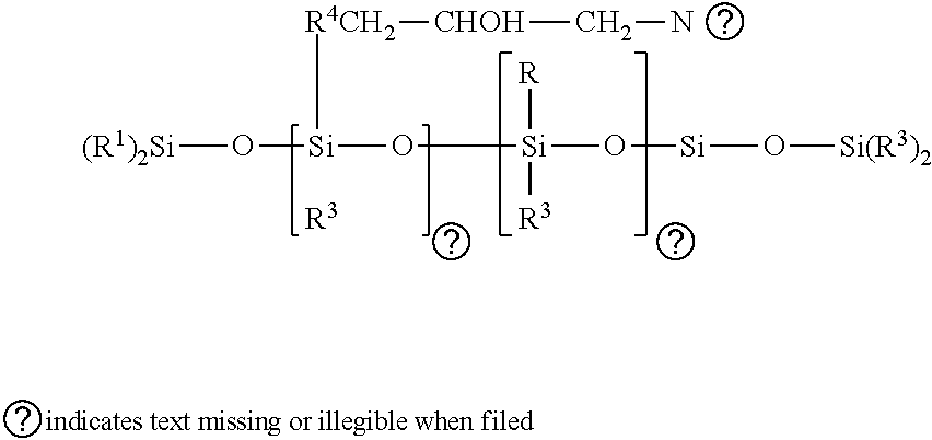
[(R1)2Si]O[Si](O[Si]([R])([R3])O[Si]O[Si(R3)2])[R4CH2][CHOH]CN.[R3]
